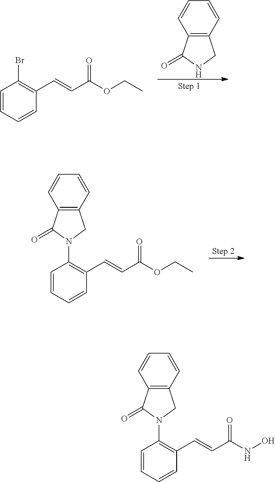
C1=CC=CC(C=CC(OCC)=O)=C1N1CC2=C(C1=O)C=CC=C2.C1=CC=CC(C=CC(OCC)=O)=C1Br.N1CC2=C(C1=O)C=CC=C2.C1=CC=CC(C=CC(NO)=O)=C1N1CC2=C(C1=O)C=CC=C2
